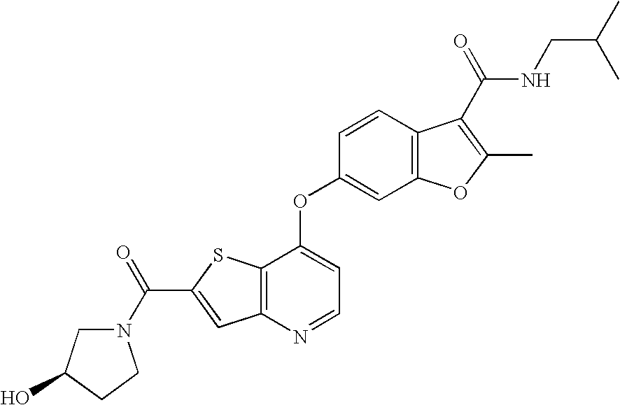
C1=CC2=C(C=C1OC1=CC=NC3=C1SC(C(N1CC(O)CC1)=O)=C3)OC(C)=C2C(NCC(C)C)=O
